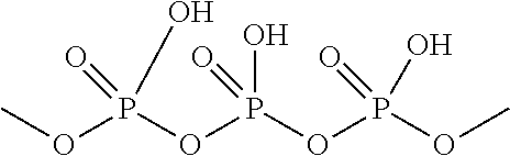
COP(OP(OP(OC)(=O)O)(=O)O)(=O)O
